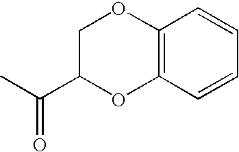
C1C(C(C)=O)OC2=C(O1)C=CC=C2
